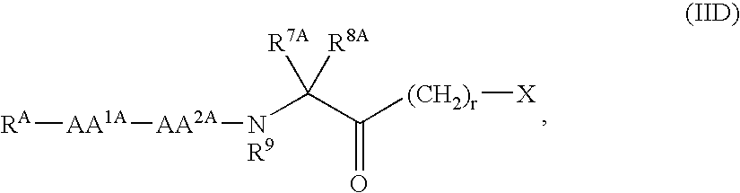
[AA2A]([NR9]C(C([(CH2)r][X])=O)([R7A])[R8A])[AA1A][RA]
